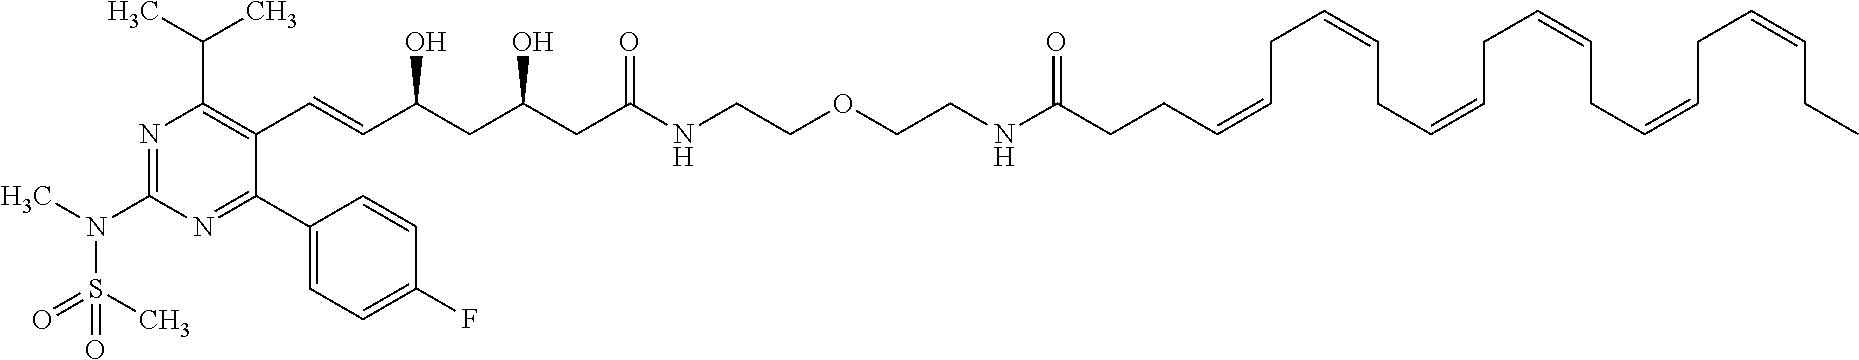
N1=C(N(S(C)(=O)=O)C)N=C(C2=CC=C(F)C=C2)C(C=CC(O)CC(O)CC(=O)NCCOCCNC(=O)CCC=CCC=CCC=CCC=CCC=CCC=CCC)=C1C(C)C
